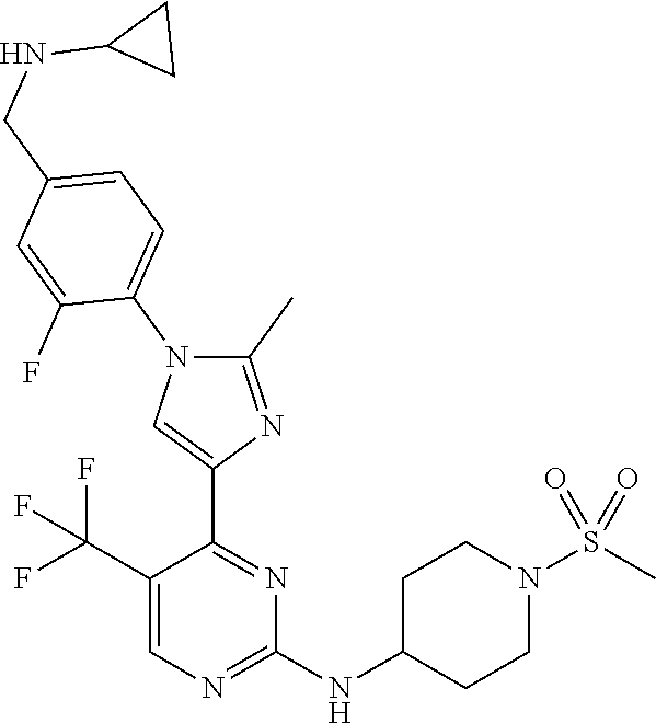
C1=C(C(F)(F)F)C(C2=CN(C3=CC=C(CNC4CC4)C=C3F)C(C)=N2)=NC(NC2CCN(S(C)(=O)=O)CC2)=N1
